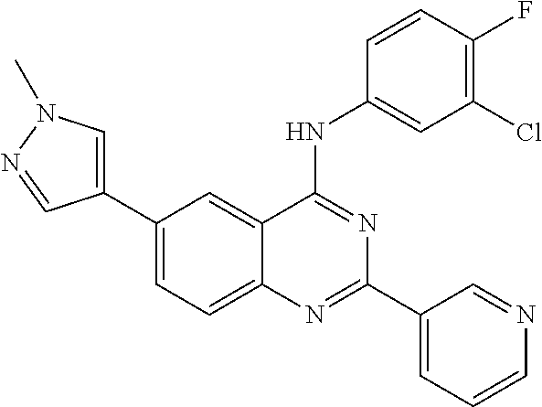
C1(C2=CN(C)N=C2)=CC=C2C(=C1)C(NC1=CC(Cl)=C(F)C=C1)=NC(C1=CC=CN=C1)=N2
